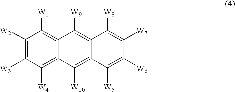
C1([W2])=C([W3])C([W4])=C2C(=C1[W1])C([W9])=C1C(=C2[W10])C([W5])=C([W6])C([W7])=C1[W8]
